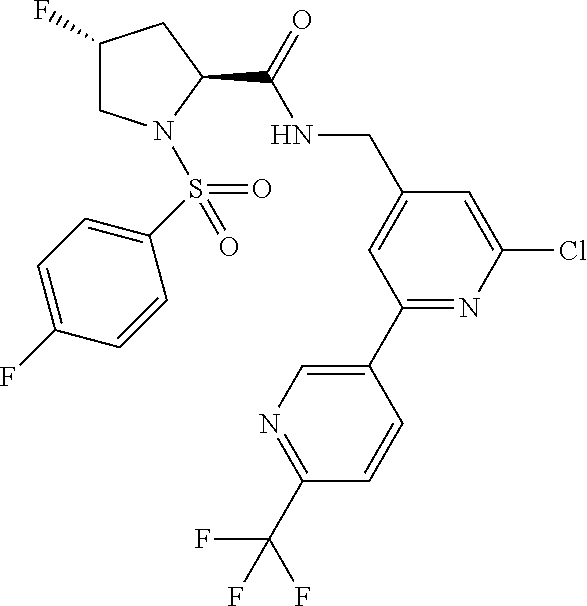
ClC1=CC(CNC(C2CC(F)CN2S(=O)(C2=CC=C(F)C=C2)=O)=O)=CC(C2=CN=C(C(F)(F)F)C=C2)=N1
